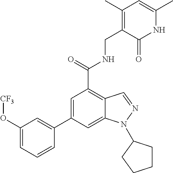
C1=C(C2=CC(O[CF3])=CC=C2)C=C2C(=C1C(=O)NCC1=C(C)C=C(C)NC1=O)C=NN2C1CCCC1
